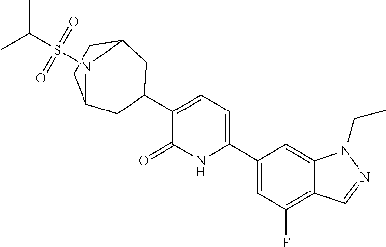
C1(C2CC3CCC(C2)N3S(C(C)C)(=O)=O)=CC=C(C2=CC(F)=C3C(=C2)N(CC)N=C3)NC1=O
